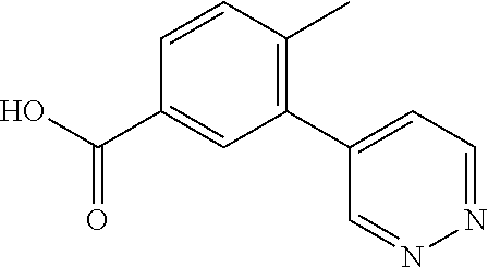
C1(C(O)=O)=CC(C2=CC=NN=C2)=C(C)C=C1
